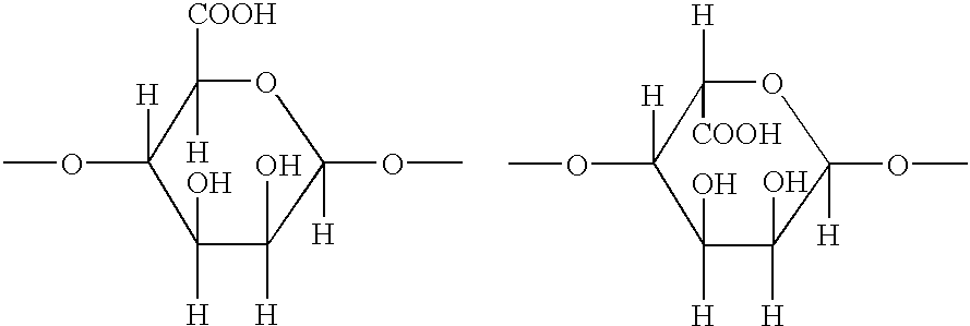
C1(OC)([H])C(O)([H])C([H])(O)C([H])(OC)OC1([H])[COOH].C1(OC)([H])C(O)([H])C([H])(O)C([H])(OC)OC1([COOH])[H]
